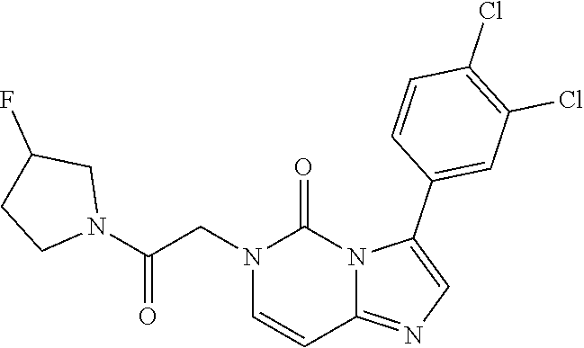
N1(CC(N2CC(F)CC2)=O)C=CC2=NC=C(C3=CC(Cl)=C(Cl)C=C3)N2C1=O
